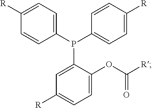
C1(P(C2=CC=C([R])C=C2)C2=CC([R])=CC=C2OC(=O)[R])=CC=C([R])C=C1
